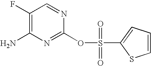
C1(F)=C(N)N=C(OS(=O)(=O)C2=CC=CS2)N=C1
